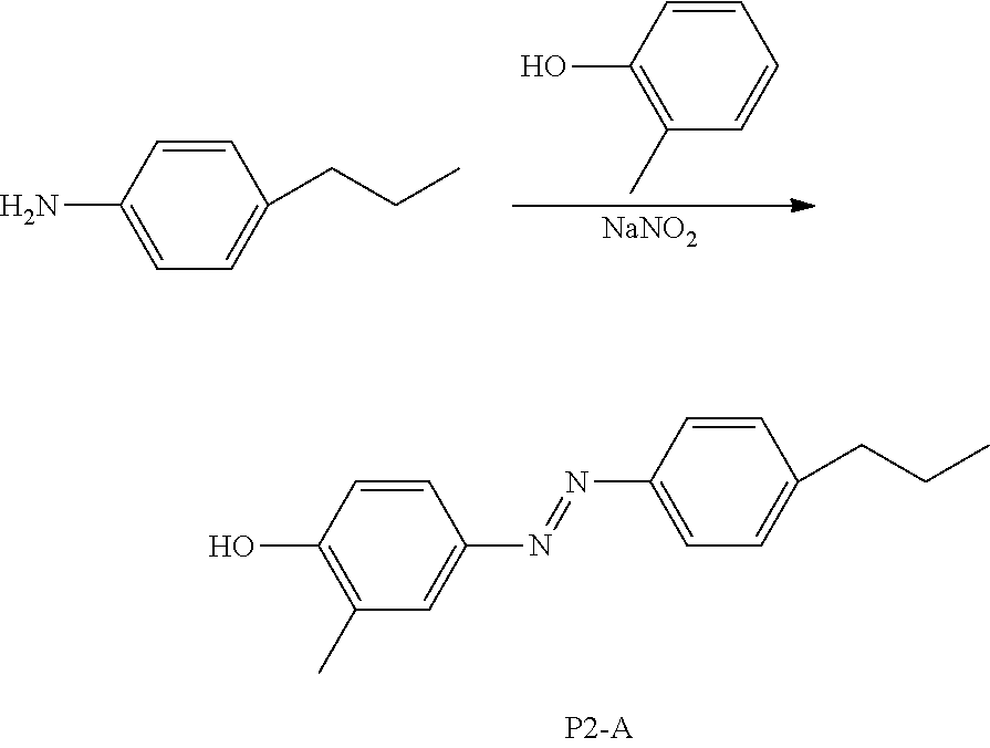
C1=CC(O)=C(C)C=C1N=NC1=CC=C(CCC)C=C1.C1=CC(O)=C(C)C=C1.[NaNO2].C1=CC(N)=CC=C1CCC
